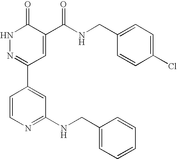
N1N=C(C2=CC(NCC3=CC=CC=C3)=NC=C2)C=C(C(NCC2=CC=C(Cl)C=C2)=O)C1=O
